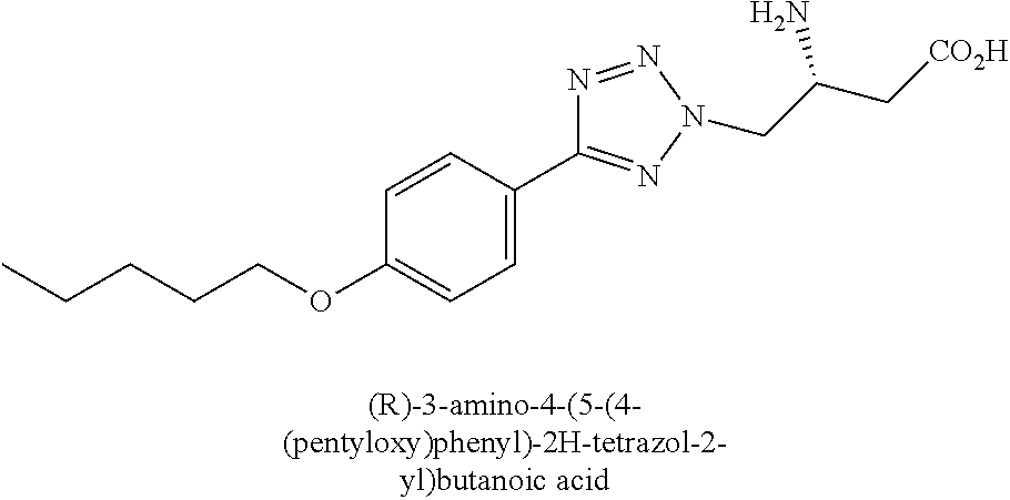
C1(OCCCCC)=CC=C(C2=NN(CC(C[CO2H])N)N=N2)C=C1
